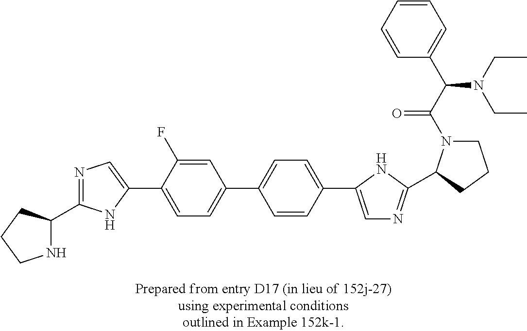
C1(C2=NC=C(C3=CC=C(C4=CC=C(C5=CN=C(C6N(C(C(C7=CC=CC=C7)N(CC)CC)=O)CCC6)N5)C=C4)C=C3F)N2)NCCC1
